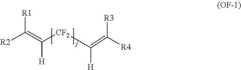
[R2]C([R1])=C([H])[CF2]C([H])=C([R3])[R4]
